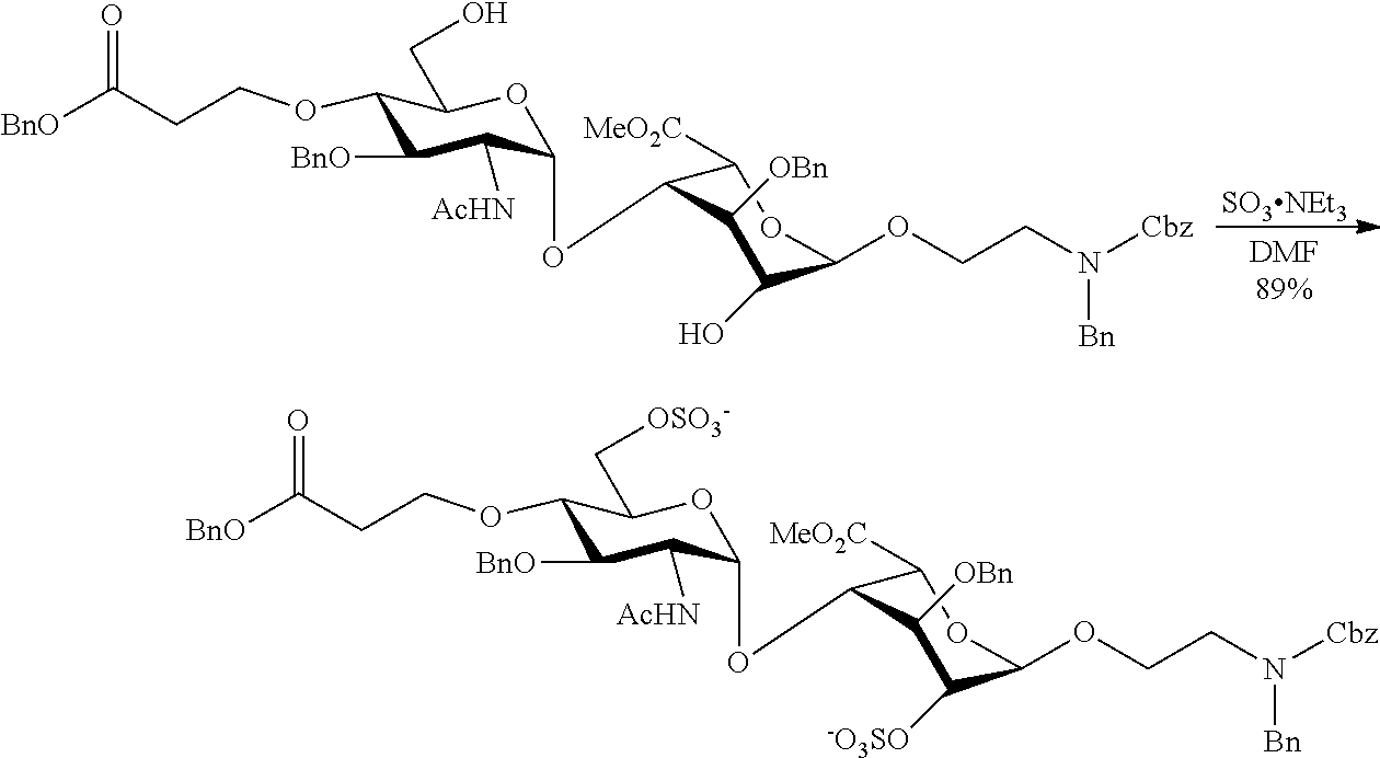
[SO3NEt3].C1(OCCC([BnO])=O)C([BnO])C([AcHN])C(OC2C([MeO2C])OC(OCCN([Cbz])[Bn])C(O)C2[OBn])OC1CO.C1(OCCC([BnO])=O)C([BnO])C([AcHN])C(OC2C([MeO2C])OC(OCCN([Cbz])[Bn])C([-O3SO])C2[OBn])OC1C[OSO3-]
